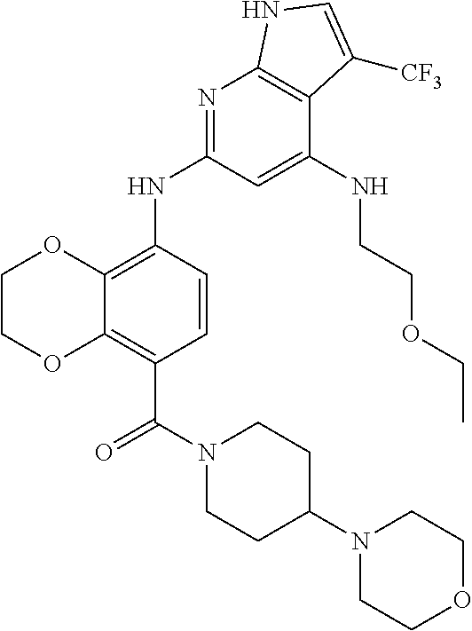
C1COC2=C(C(N3CCC(N4CCOCC4)CC3)=O)C=CC(NC3=NC4=C(C(NCCOCC)=C3)C([CF3])=CN4)=C2O1
